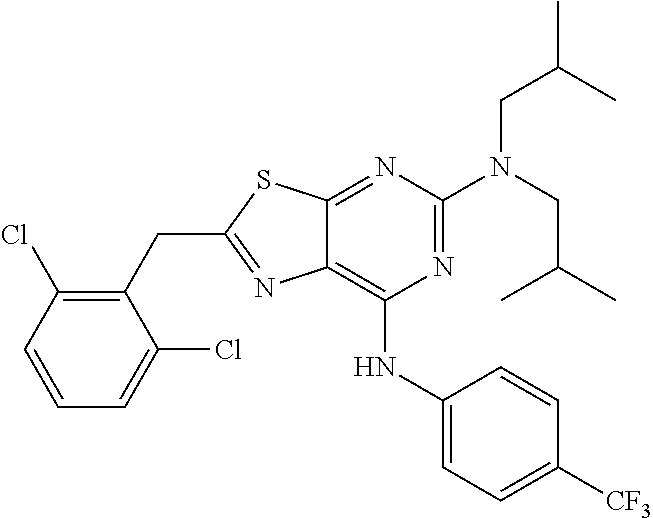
C1(CC2=NC3=C(NC4=CC=C([CF3])C=C4)N=C(N(CC(C)C)CC(C)C)N=C3S2)=C(Cl)C=CC=C1Cl
